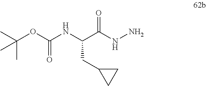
C(C(NN)=O)(NC(OC(C)(C)C)=O)CC1CC1
